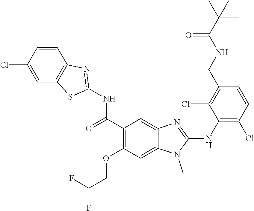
C1=C(Cl)C=CC2=C1SC(NC(C1=C(OCC(F)F)C=C3C(=C1)N=C(NC1=C(Cl)C=CC(CNC(C(C)(C)C)=O)=C1Cl)N3C)=O)=N2
